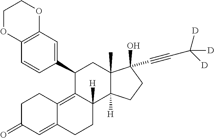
C1(C2=CC3=C(C=C2)OCCO3)C2=C3C(=CC(=O)CC3)CCC2([H])C2([H])C(C)(C1)C(O)(C#CC([D])([D])[D])CC2
